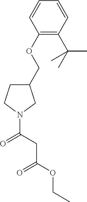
C1(OCC2CCN(C(CC(OCC)=O)=O)C2)=C(C(C)(C)C)C=CC=C1
